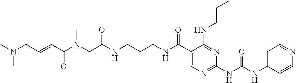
C1(C(NCCCNC(CN(C(C=CCN(C)C)=O)C)=O)=O)=CN=C(NC(NC2=CC=NC=C2)=O)N=C1NCCC
